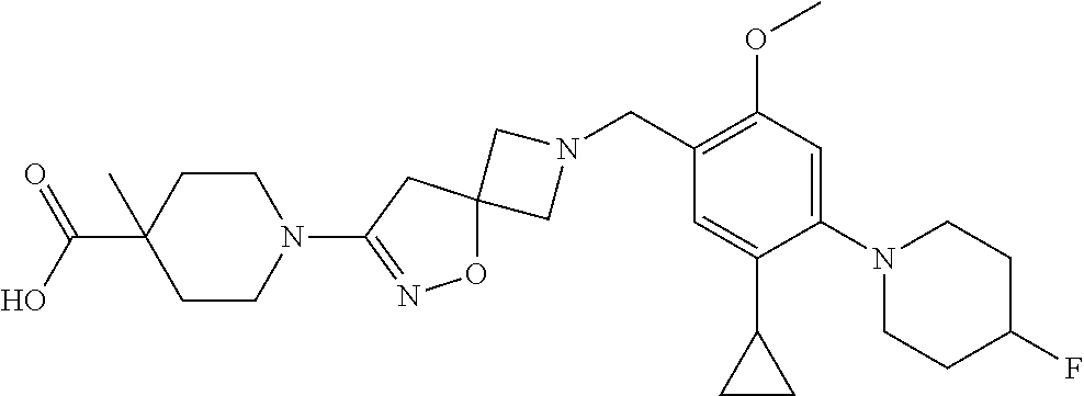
C1N(CC2=C(OC)C=C(N3CCC(F)CC3)C(C3CC3)=C2)CC12ON=C(N1CCC(C(=O)O)(C)CC1)C2
